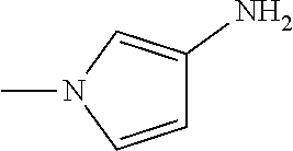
CN1C=CC(N)=C1
